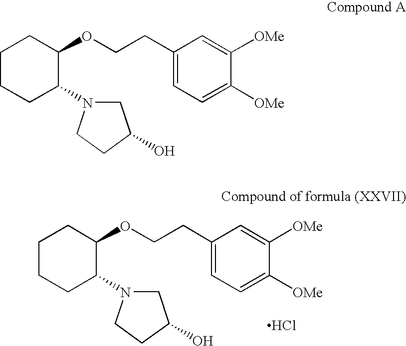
C1CCC(N2CC(O)CC2)C(OCCC2=CC=C([OMe])C([OMe])=C2)C1.Cl.C1CCC(N2CC(O)CC2)C(OCCC2=CC=C([OMe])C([OMe])=C2)C1
